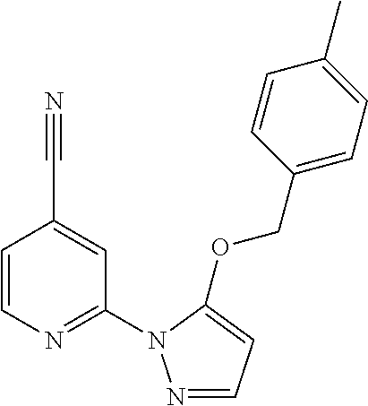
C1=CN=C(N2N=CC=C2OCC2=CC=C(C)C=C2)C=C1C#N
